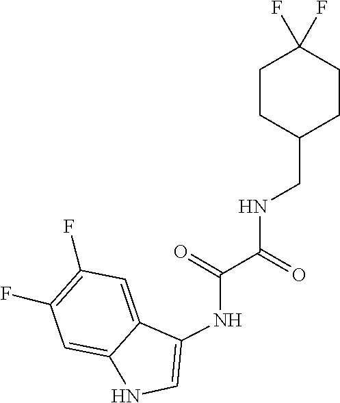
C(=O)(C(NCC1CCC(F)(F)CC1)=O)NC1=CNC2=CC(F)=C(F)C=C21
